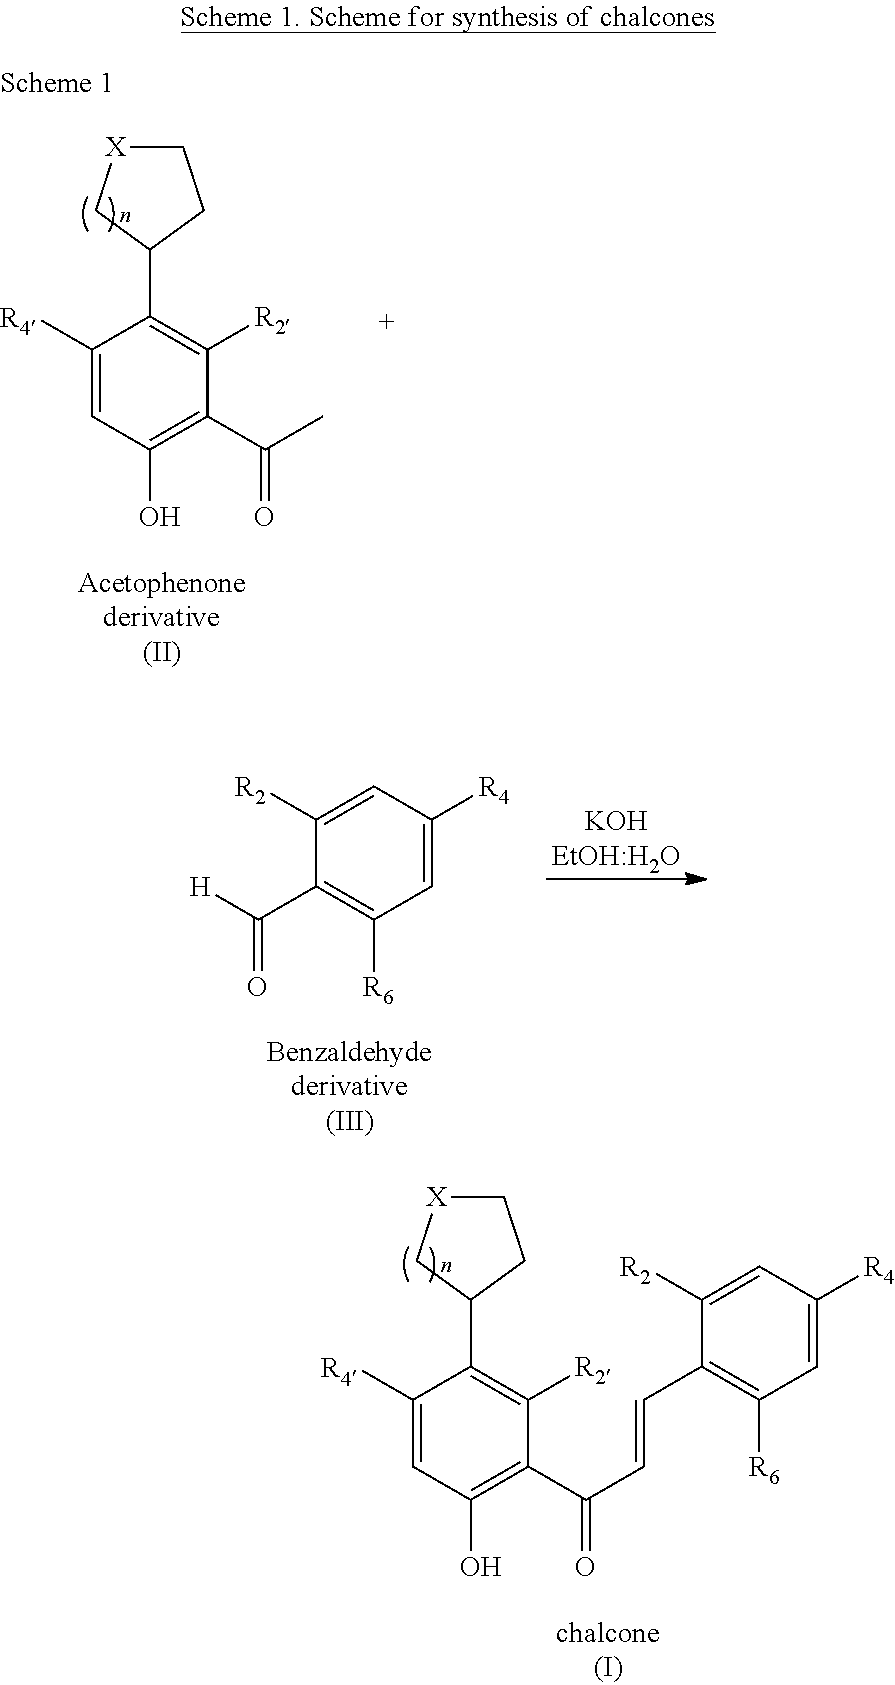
C1[X]CC(C2=C([R2])C(C(C)=O)=C(O)C=C2[R4])C1.C1=C([R2])C(C([H])=O)=C([R6])C=C1[R4].C1[X]CC(C2=C([R2])C(C(C=CC3=C([R6])C=C([R4])C=C3[R2])=O)=C(O)C=C2[R4])C1
